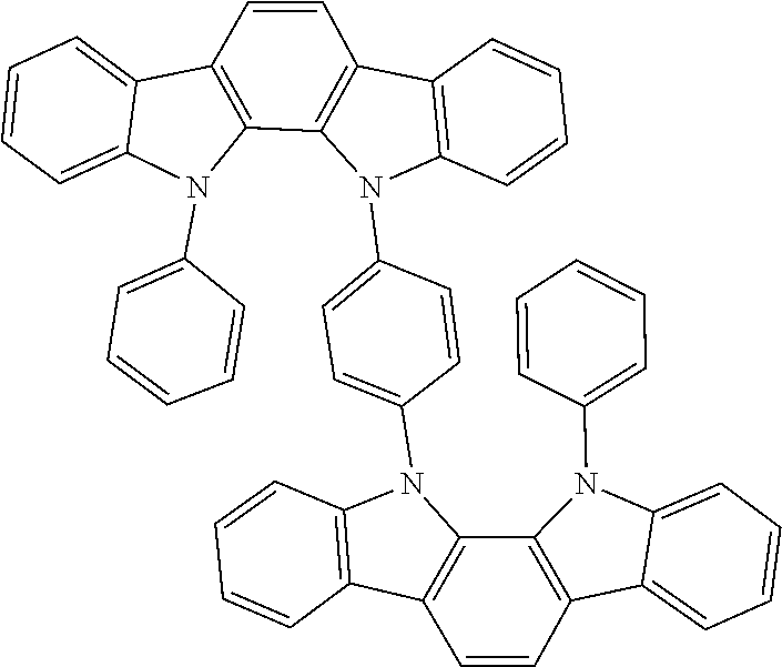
C1=CC=C(N2C3=CC=CC=C3C3=C2C2=C(C=C3)C3=C(N2C2=CC=C(N4C5=C(C6=C4C=CC=C6)C=CC4=C5N(C5=CC=CC=C5)C5=CC=CC=C54)C=C2)C=CC=C3)C=C1
